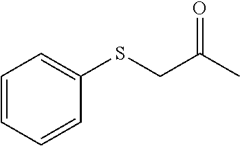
C1(SCC(=O)C)=CC=CC=C1
